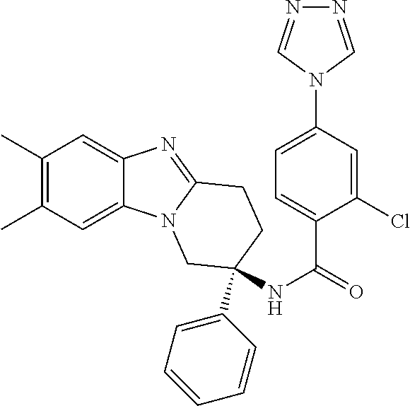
C1(C)=C(C)C=C2C(=C1)N=C1N2CC(NC(C2=CC=C(N3C=NN=C3)C=C2Cl)=O)(C2=CC=CC=C2)CC1
